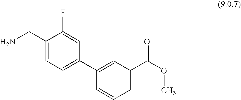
C1(CN)=CC=C(C2=CC(C(OC)=O)=CC=C2)C=C1F
